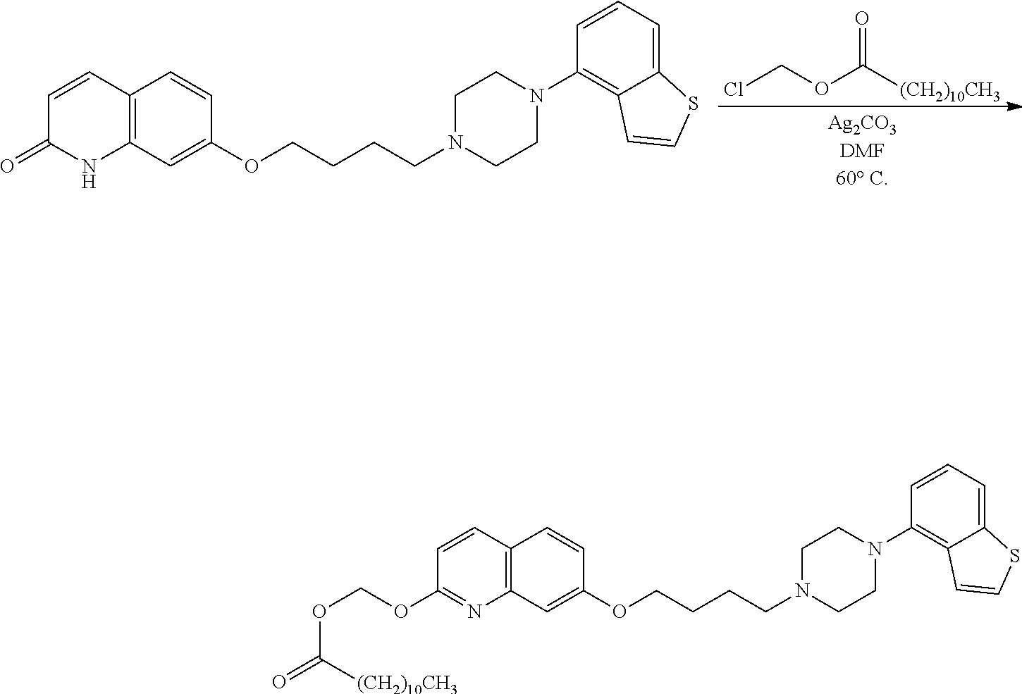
C12=C(C=C(OCCCCN3CCN(C4=C5C(=CC=C4)SC=C5)CC3)C=C1)NC(=O)C=C2.ClCOC([(CH2)10CH3])=O.C12=C(C=C(OCCCCN3CCN(C4=C5C(=CC=C4)SC=C5)CC3)C=C1)N=C(OCOC(=O)[(CH2)10CH3])C=C2
